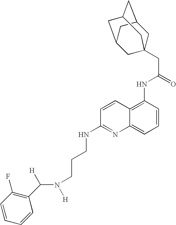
C([H])(N([H])CCCNC1=NC2=CC=CC(NC(CC34CC5CC(CC(C3)C5)C4)=O)=C2C=C1)C1=C(F)C=CC=C1
